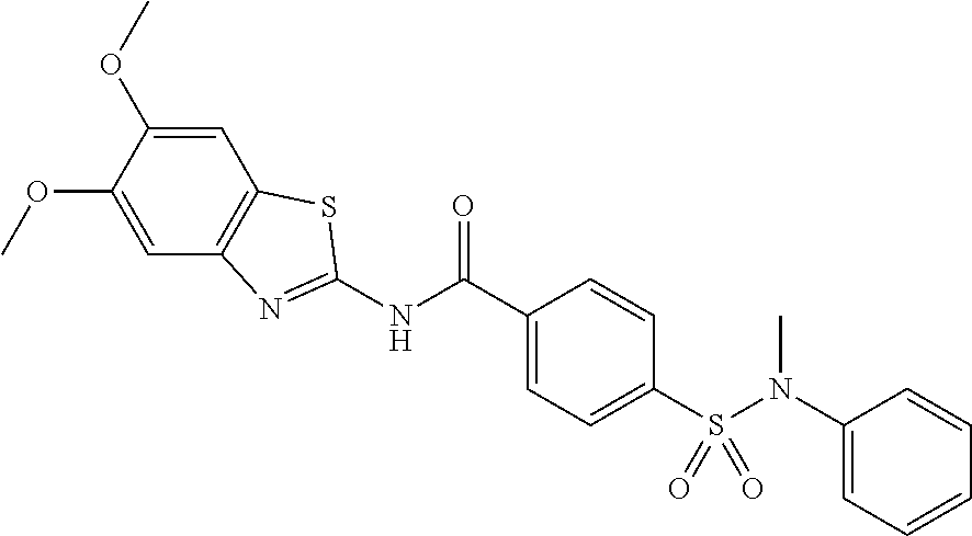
C1=C(OC)C(OC)=CC2=C1N=C(NC(=O)C1=CC=C(S(N(C)C3=CC=CC=C3)(=O)=O)C=C1)S2
